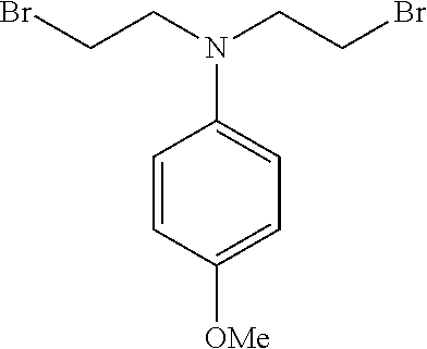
N(C1=CC=C([OMe])C=C1)(CCBr)CCBr
